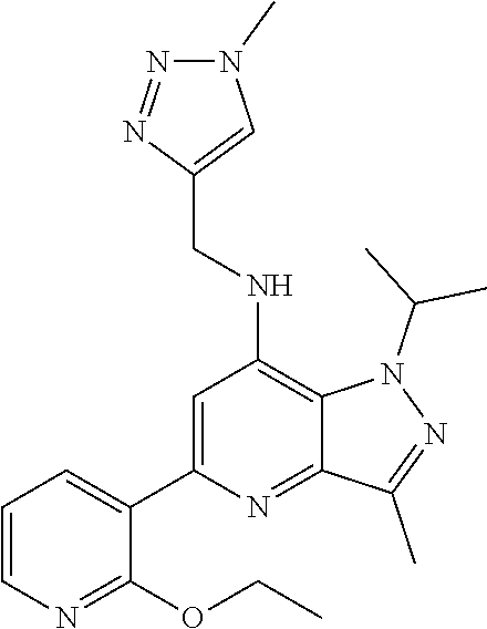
C1(C2=CC=CN=C2OCC)=CC(NCC2=CN(C)N=N2)=C2C(=N1)C(C)=NN2C(C)C
